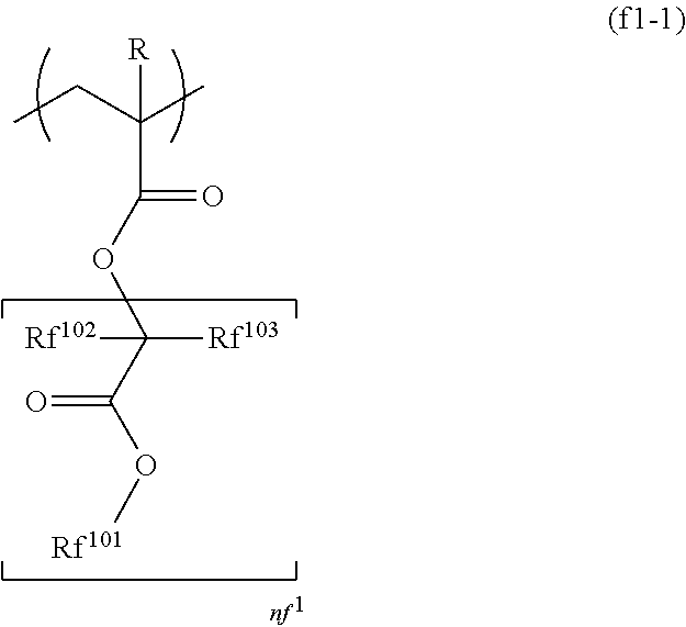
CCC(C)(C(=O)OC(C(O[Rf101])=O)([Rf103])[Rf102])[R]
